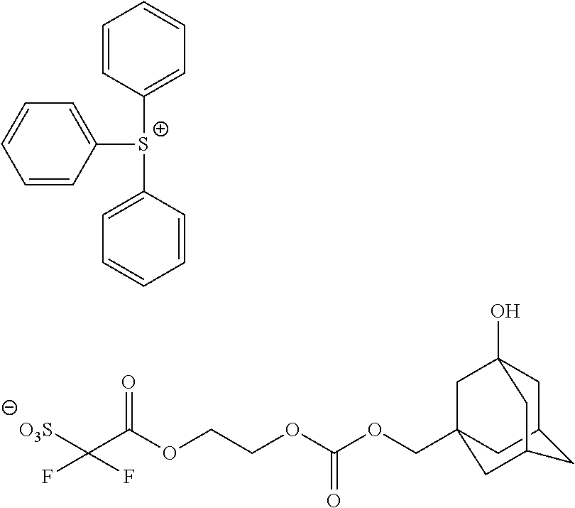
C1([S+](C2=CC=CC=C2)C2=CC=CC=C2)=CC=CC=C1.[O3S]C(C(OCCOC(OCC12CC3CC(O)(C1)CC(C3)C2)=O)=O)(F)F
